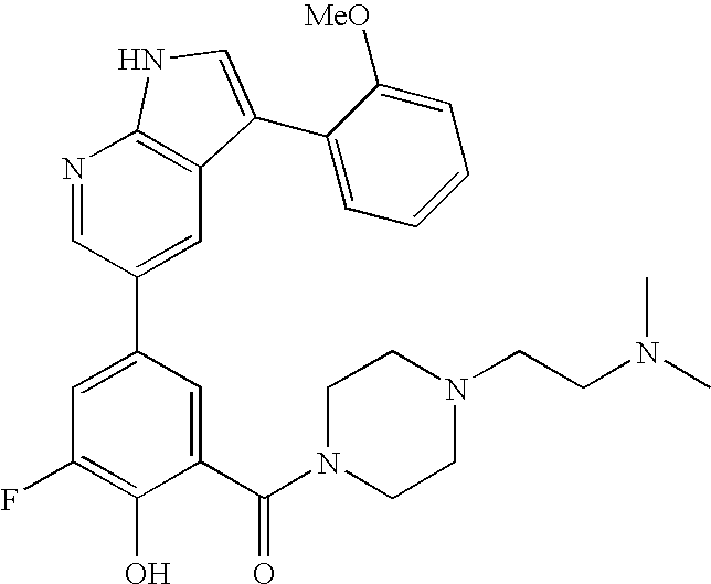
C1(C(N2CCN(CCN(C)C)CC2)=O)=CC(C2=CC3=C(N=C2)NC=C3C2=CC=CC=C2[MeO])=CC(F)=C1O
